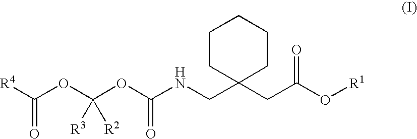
C([R4])(OC(OC(NCC1(CC(O[R1])=O)CCCCC1)=O)([R3])[R2])=O
